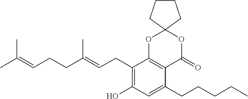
CC(=CCCC(=CCC1=C(O)C=C(CCCCC)C2=C1OC1(OC2=O)CCCC1)C)C
